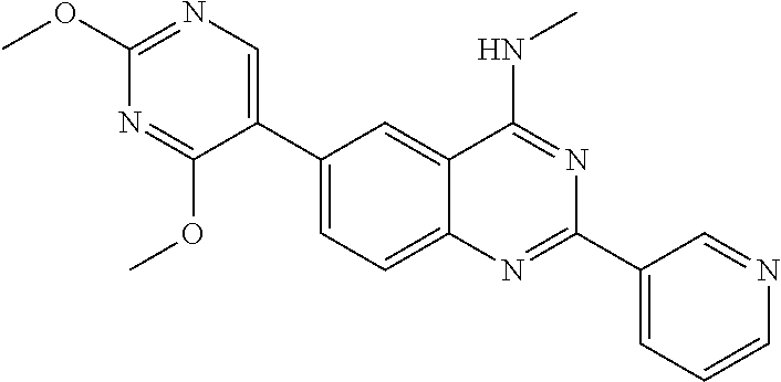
C1(C2=CN=C(OC)N=C2OC)=CC=C2C(=C1)C(NC)=NC(C1=CC=CN=C1)=N2
